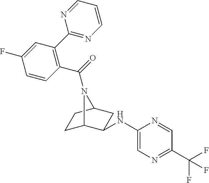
C1(C(=O)N2C3CCC2CC3NC2=CN=C(C(F)(F)F)C=N2)=C(C2=NC=CC=N2)C=C(F)C=C1
